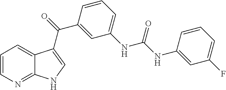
C1=CN=C2C(=C1)C(C(C1=CC(NC(=O)NC3=CC(F)=CC=C3)=CC=C1)=O)=CN2
